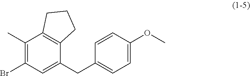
C1(C)=C(Br)C=C(CC2=CC=C(OC)C=C2)C2=C1CCC2
